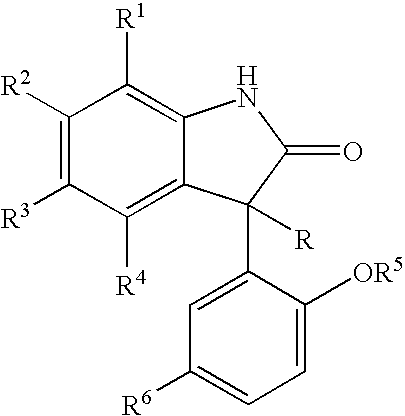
C1([R2])=C([R3])C([R4])=C2C(=C1[R1])NC(=O)C2([R])C1=CC([R6])=CC=C1[OR5]
